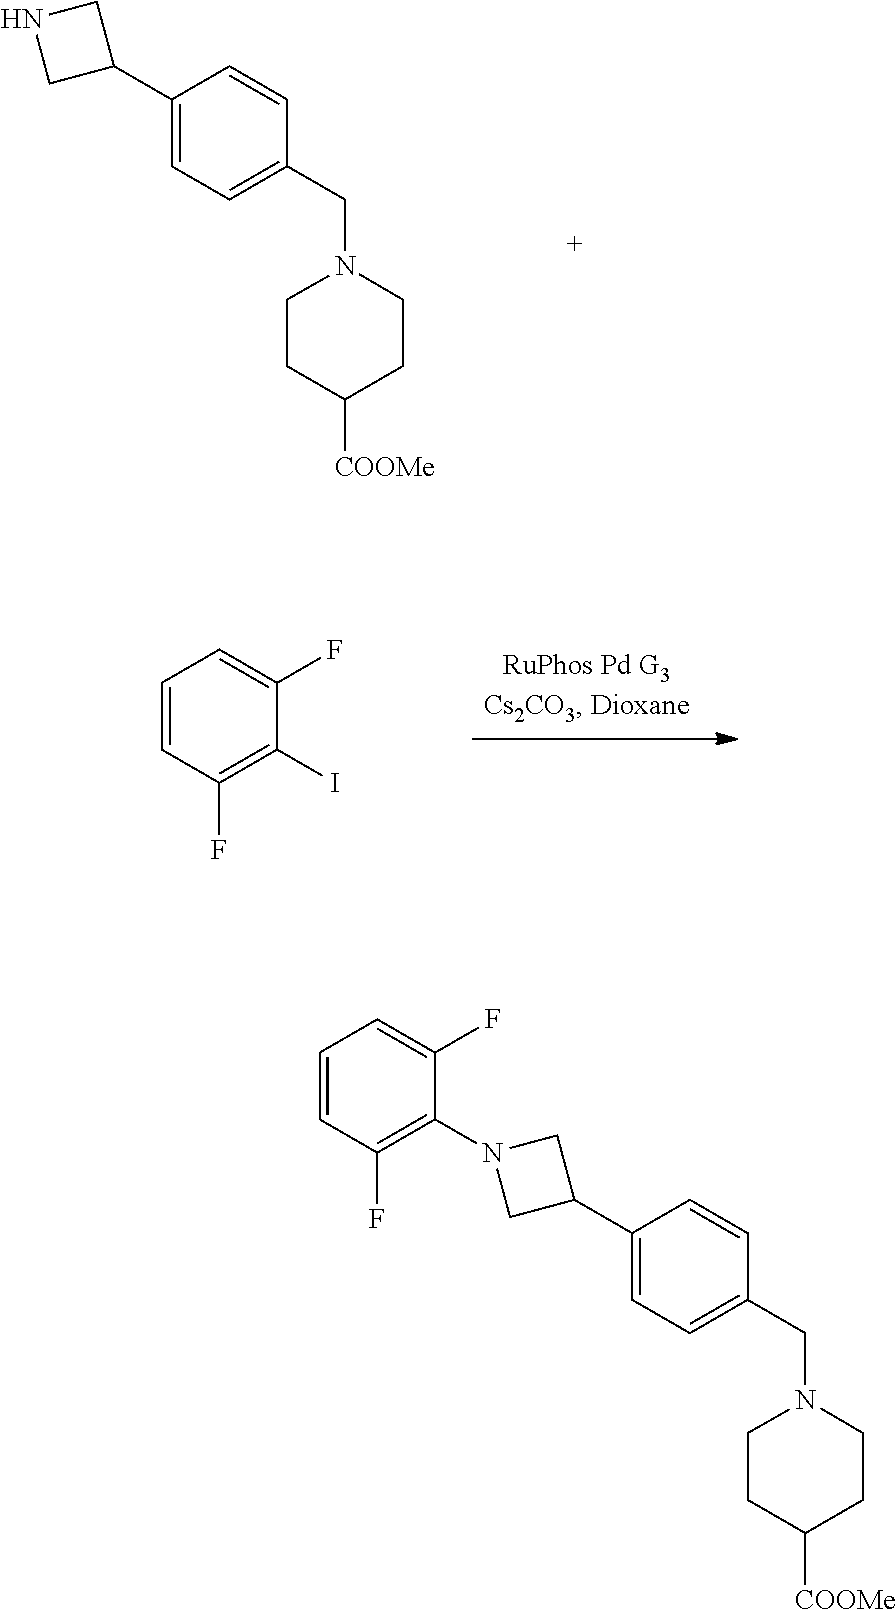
C1(C2CNC2)=CC=C(CN2CCC([COOMe])CC2)C=C1.C1=CC(F)=C(I)C(F)=C1.C1=CC(F)=C(N2CC(C3=CC=C(CN4CCC([COOMe])CC4)C=C3)C2)C(F)=C1
